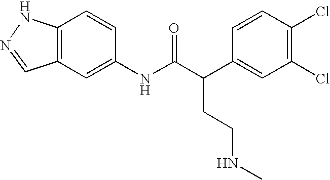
C12=C(C=C(NC(C(C3=CC(Cl)=C(Cl)C=C3)CCNC)=O)C=C1)C=NN2
